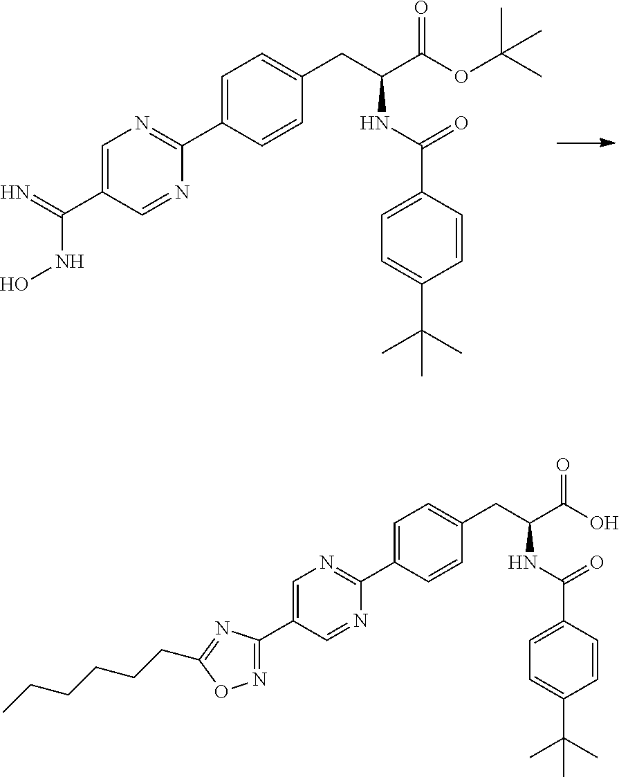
C1=C(C2=NC=C(C(=N)NO)C=N2)C=CC(CC(C(OC(C)(C)C)=O)NC(C2=CC=C(C(C)(C)C)C=C2)=O)=C1.C1=C(C2=NC=C(C3=NOC(CCCCCC)=N3)C=N2)C=CC(CC(C(O)=O)NC(C2=CC=C(C(C)(C)C)C=C2)=O)=C1
